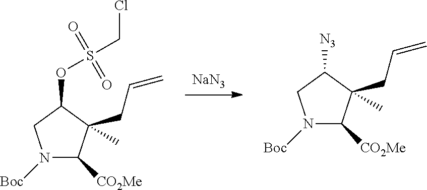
[NaN3].N1([Boc])C([CO2Me])C(C)(CC=C)C([N3])C1.N1([Boc])C([CO2Me])C(C)(CC=C)C(OS(CCl)(=O)=O)C1
